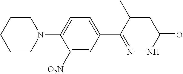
N1(C2=CC=C(C3=NNC(=O)CC3C)C=C2[O2N])CCCCC1
